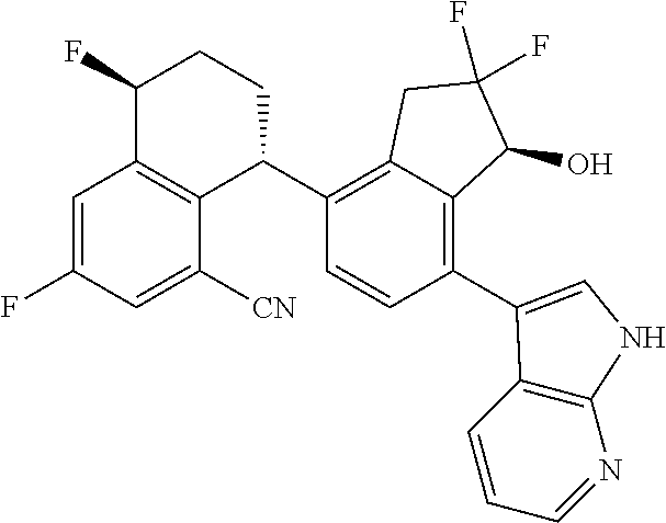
C1=C(F)C=C([CN])C2=C1C(F)CCC2C1=C2C(=C(C3=CNC4=C3C=CC=N4)C=C1)C(O)C(F)(F)C2
